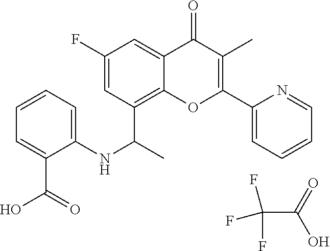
FC(F)(F)C(=O)O.C12=C(C(C)NC3=CC=CC=C3C(O)=O)C=C(F)C=C1C(=O)C(C)=C(C1=CC=CC=N1)O2
